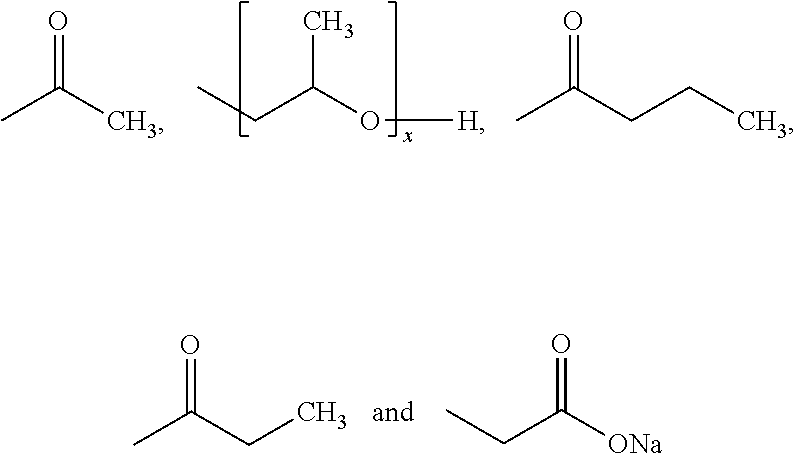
CCC(O[H])C.CC(C)=O.CC(CCC)=O.CC(CC)=O.C(C([ONa])=O)C
